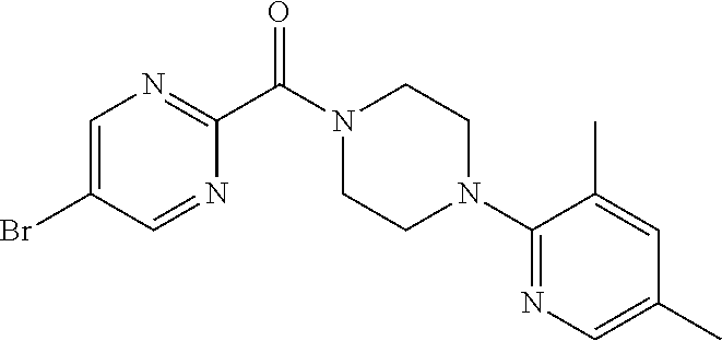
C1=C(Br)C=NC(C(N2CCN(C3=NC=C(C)C=C3C)CC2)=O)=N1
